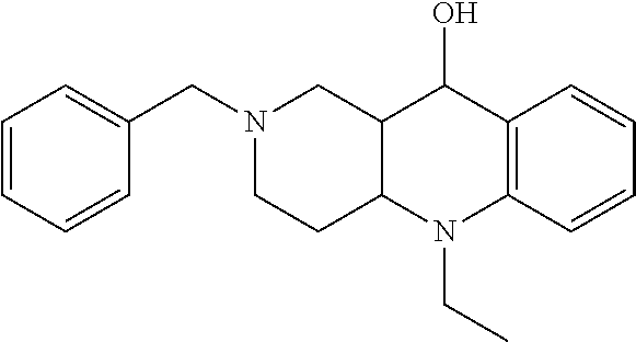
N1(CC2=CC=CC=C2)CCC2C(C1)C(O)C1=C(N2CC)C=CC=C1
